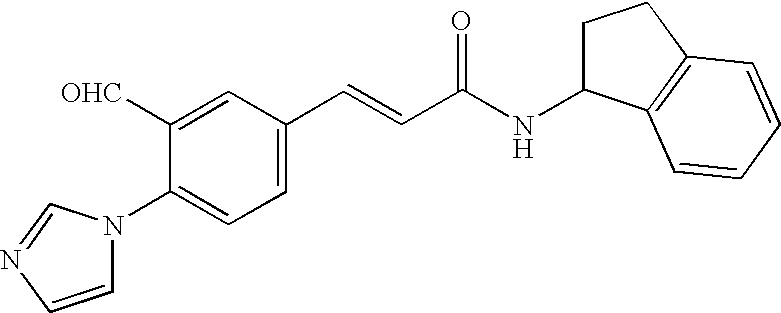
C1([OHC])=CC(C=CC(NC2CCC3=C2C=CC=C3)=O)=CC=C1N1C=CN=C1
